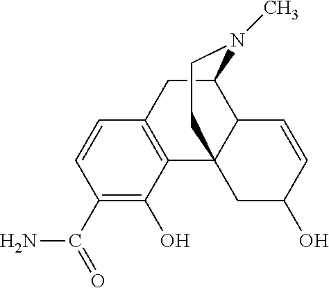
C1(C(N)=O)=C(O)C2=C(C=C1)CC1C3C2(CC(O)C=C3)CCN1C
